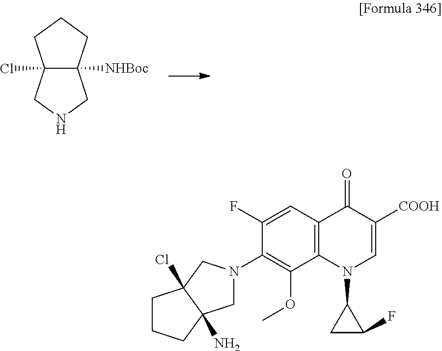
C12(Cl)C([NHBoc])(CCC1)CNC2.C1(N2CC3(N)C(Cl)(C2)CCC3)=C(OC)C2=C(C=C1F)C(=O)C([COOH])=CN2C1CC1F
